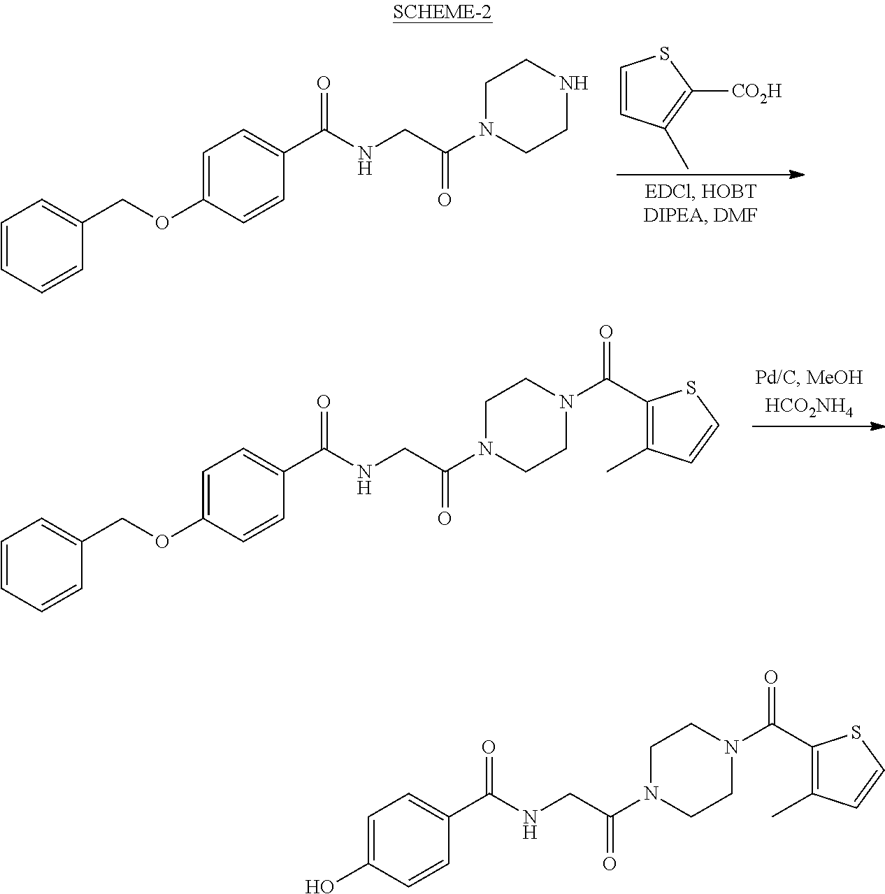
C1=CC(C)=C([CO2H])S1.C1=CC=CC(COC2=CC=C(C(NCC(=O)N3CCNCC3)=O)C=C2)=C1.C1=CC=CC(COC2=CC=C(C(NCC(=O)N3CCN(C(C4=C(C)C=CS4)=O)CC3)=O)C=C2)=C1.OC1=CC=C(C(NCC(=O)N2CCN(C(C3=C(C)C=CS3)=O)CC2)=O)C=C1
